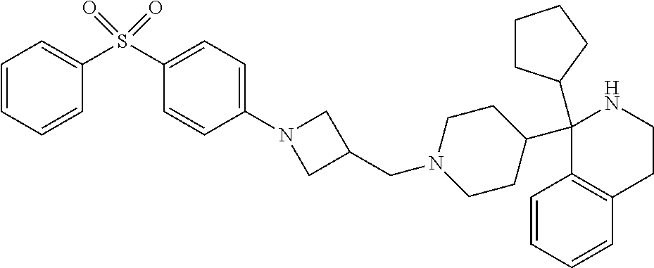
C1(C2CCCC2)(C2CCN(CC3CN(C4=CC=C(S(=O)(=O)C5=CC=CC=C5)C=C4)C3)CC2)C2=C(CCN1)C=CC=C2
